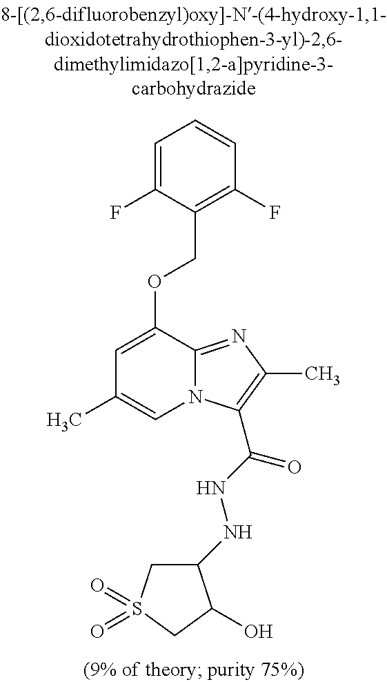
C1=C(F)C(COC2=CC(C)=CN3C2=NC(C)=C3C(NNC2CS(=O)(=O)CC2O)=O)=C(F)C=C1
